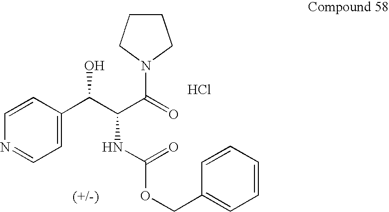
C1=CC(C(C(C(N2CCCC2)=O)NC(OCC2=CC=CC=C2)=O)O)=CC=N1.Cl
